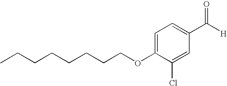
CCCCCCCCOC1=CC=C(C(=O)[H])C=C1Cl
